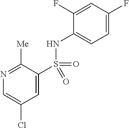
C1=C(F)C=C(F)C(NS(C2=CC(Cl)=CN=C2[Me])(=O)=O)=C1
